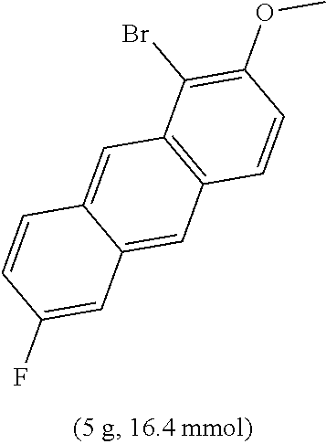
C1(OC)=C(Br)C2=C(C=C1)C=C1C(=C2)C=CC(F)=C1
